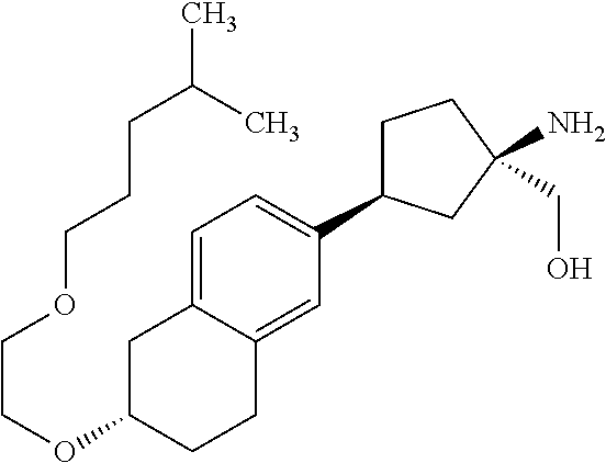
O(C1CCC2=CC(C3CCC(N)(CO)C3)=CC=C2C1)CCOCCCC(C)C
